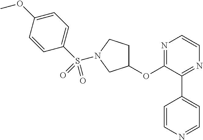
C1(OC2=NC=CN=C2C2=CC=NC=C2)CCN(S(C2=CC=C(OC)C=C2)(=O)=O)C1
